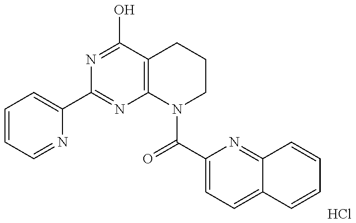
C1=CC=NC(C2=NC3=C(C(O)=N2)CCCN3C(=O)C2=CC=C3C(=N2)C=CC=C3)=C1.Cl
